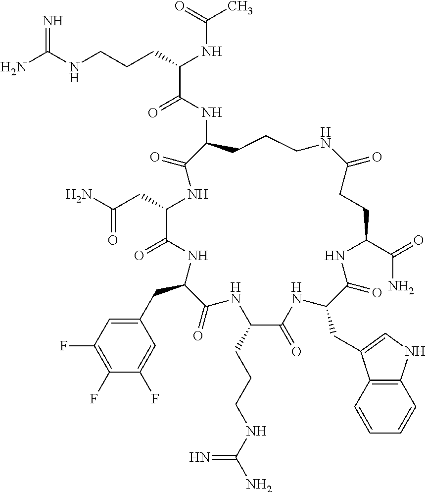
NC(NCCCC(NC(C)=O)C(=O)NC1CCCNC(=O)CCC(C(=O)N)NC(=O)C(CC2=CNC3=C2C=CC=C3)NC(=O)C(CCCNC(N)=N)NC(=O)C(CC2=CC(F)=C(F)C(F)=C2)NC(=O)C(CC(N)=O)NC1=O)=N
